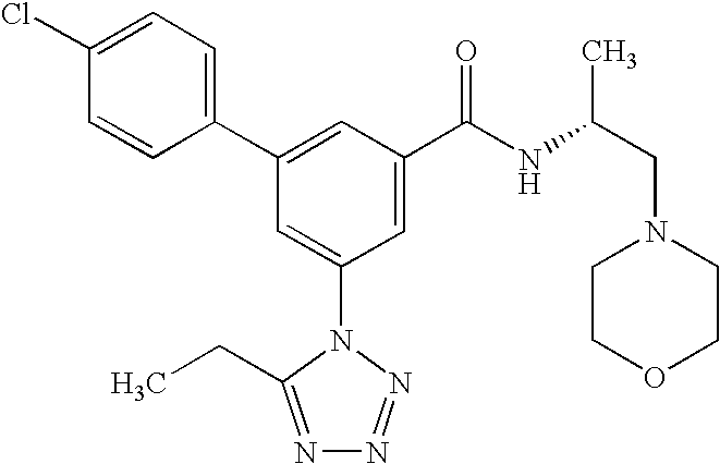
C1(C2=CC(C(NC(CN3CCOCC3)C)=O)=CC(N3C(CC)=NN=N3)=C2)=CC=C(Cl)C=C1
